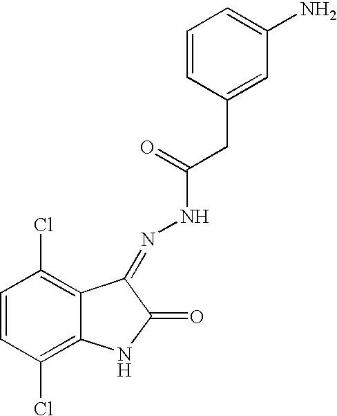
C1=CC(Cl)=C2C(=C1Cl)C(=NNC(=O)CC1=CC(N)=CC=C1)C(=O)N2
